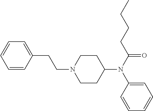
C1=C(CCN2CCC(N(C3=CC=CC=C3)C(CCCC)=O)CC2)C=CC=C1
